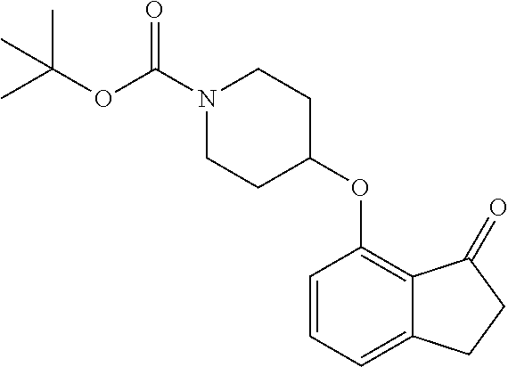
C1=CC=C2C(=C1OC1CCN(C(OC(C)(C)C)=O)CC1)C(=O)CC2
